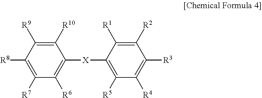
C1([X]C2=C([R5])C([R4])=C([R3])C([R2])=C2[R1])=C([R6])C([R7])=C([R8])C([R9])=C1[R10]
